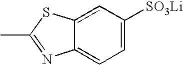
C12=CC=C([SO3Li])C=C1SC(C)=N2
